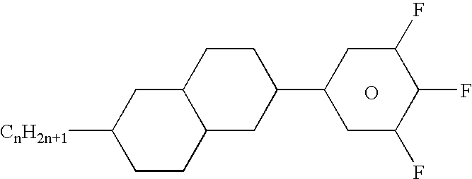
C1C([CnH2n+1])CCC2CC(C3CC(F)C(F)C(F)C3)CCC12.O
